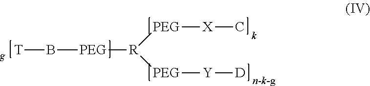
[T]B[PEG][R]([PEG][X]C)[PEG][Y][D]
